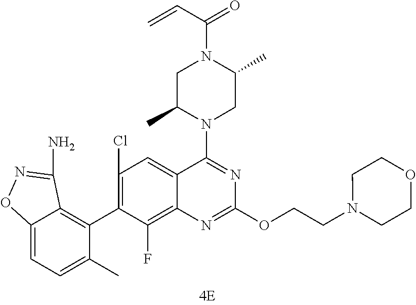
C12=CC=C(C)C(C3=C(Cl)C=C4C(=C3F)N=C(OCCN3CCOCC3)N=C4N3CC(C)N(C(C=C)=O)CC3C)=C1C(N)=NO2
